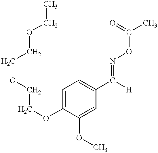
C1(OC)=CC(C([H])=NOC(C)=O)=CC=C1OCCOCCOCC
